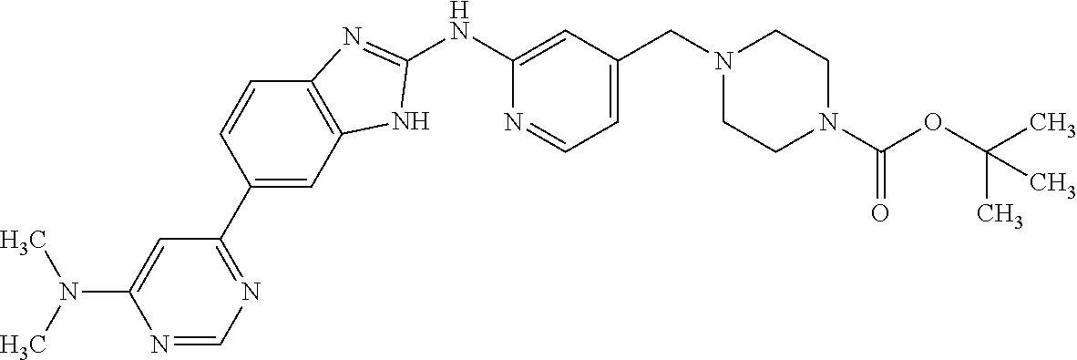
N1=CN=C(C2=CC3=C(C=C2)N=C(NC2=CC(CN4CCN(C(OC(C)(C)C)=O)CC4)=CC=N2)N3)C=C1N(C)C
